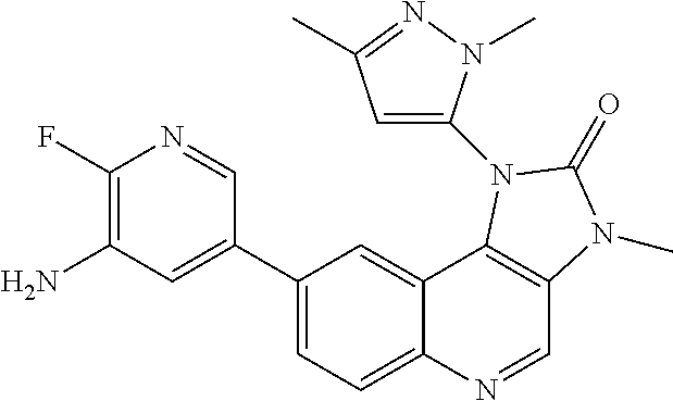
C1(F)=C(N)C=C(C2=CC=C3C(=C2)C2=C(C=N3)N(C)C(=O)N2C2=CC(C)=NN2C)C=N1
